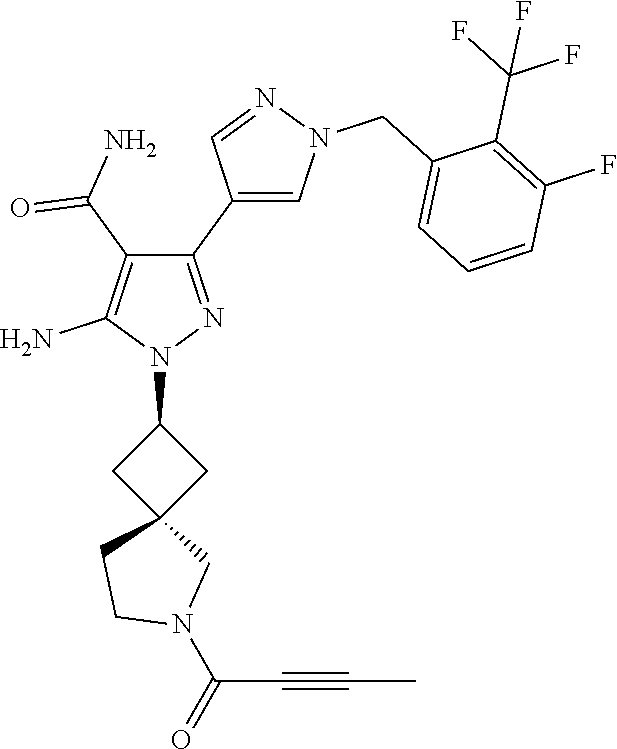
N1(C2CC3(C2)CN(C(C#CC)=O)CC3)N=C(C2=CN(CC3=CC=CC(F)=C3C(F)(F)F)N=C2)C(C(N)=O)=C1N
